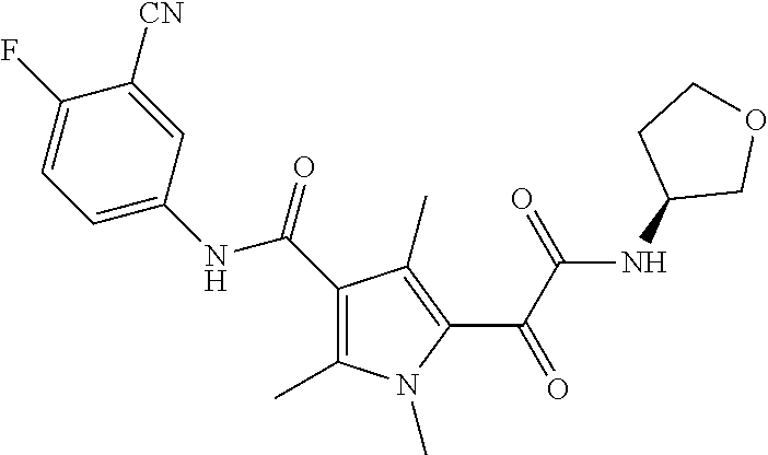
C1(C(=O)NC2=CC=C(F)C([CN])=C2)=C(C)N(C)C(C(C(=O)NC2COCC2)=O)=C1C
